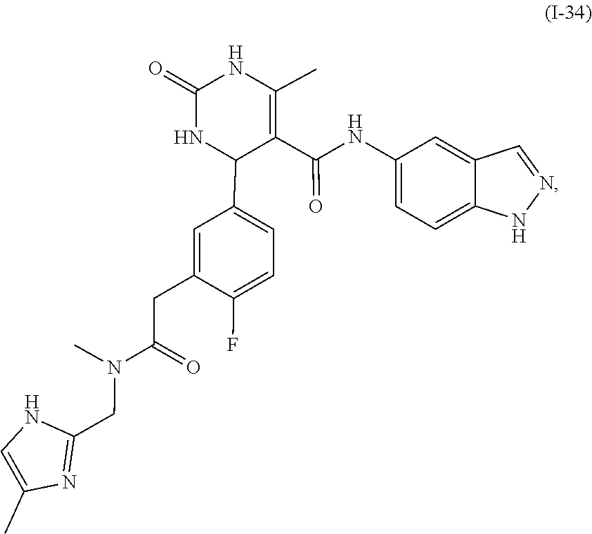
N1=CC2=CC(NC(C3=C(C)NC(=O)NC3C3=CC=C(F)C(CC(N(C)CC4=NC(C)=CN4)=O)=C3)=O)=CC=C2N1
